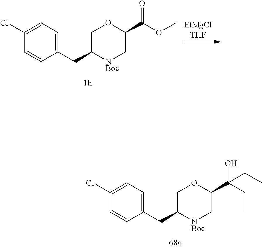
C1(Cl)=CC=C(CC2[NBoc]CC(C(OC)=O)OC2)C=C1.C1(Cl)=CC=C(CC2[NBoc]CC(C(CC)(O)CC)OC2)C=C1
